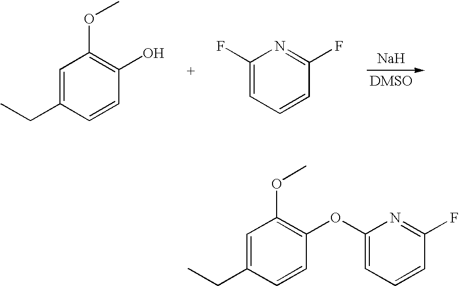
C1=C(CC)C=CC(O)=C1OC.C1(F)=CC=CC(F)=N1.[Na].C1=C(CC)C=CC(OC2=CC=CC(F)=N2)=C1OC
